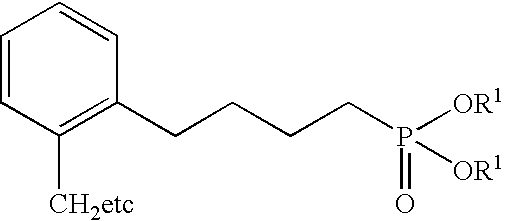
C1=CC([CH2etc])=C(CCCCP([OR1])(=O)[OR1])C=C1
